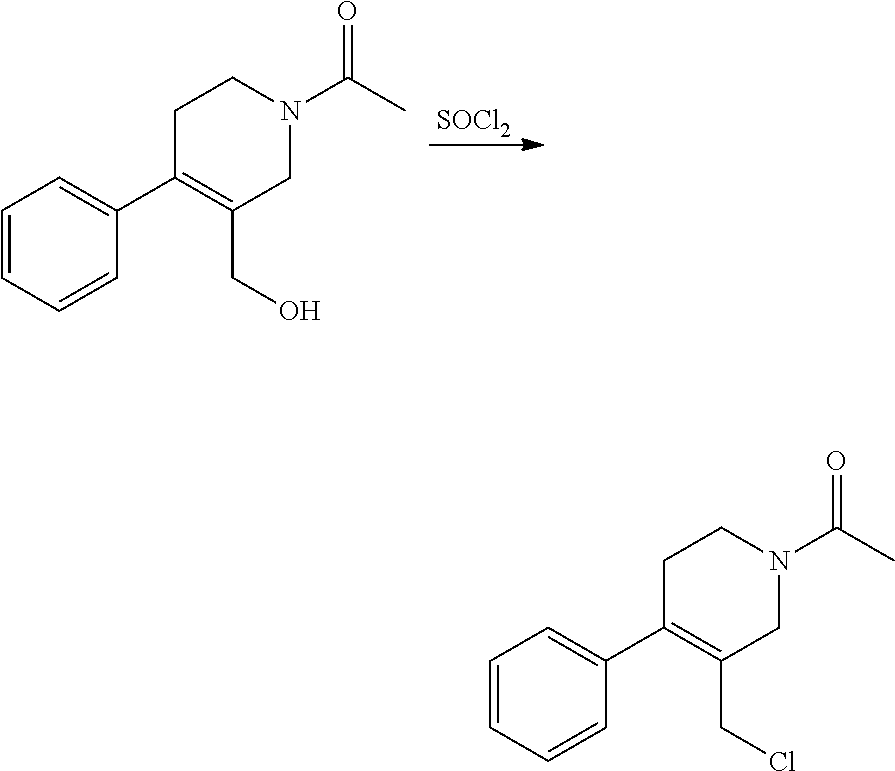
[SOCl2].C1=CC=CC(C2=C(CO)CN(C(C)=O)CC2)=C1.C1=CC=CC(C2=C(CCl)CN(C(C)=O)CC2)=C1
